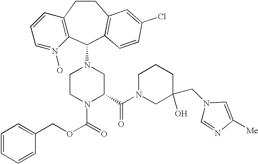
C12=C(C(N3CCN(C(=O)OCC4=CC=CC=C4)C(C(N4CC(CN5C=NC([Me])=C5)(O)CCC4)=O)C3)C3=C(CC1)C=C(Cl)C=C3)N(O)=CC=C2
